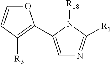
O1C=CC([R3])=C1C1=CN=C([R1])N1[R18]
